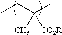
CCC(C)([CO2R])C
